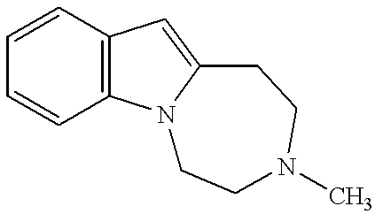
C1=CC2=C(C=C1)C=C1N2CCN(C)CC1
